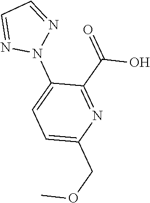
N1(C2=CC=C(COC)N=C2C(=O)O)N=CC=N1
